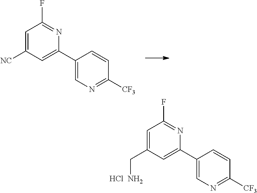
C1=C(CN)C=C(C2=CN=C([CF3])C=C2)N=C1F.Cl.C1=C([NC])C=C(C2=CN=C([CF3])C=C2)N=C1F
